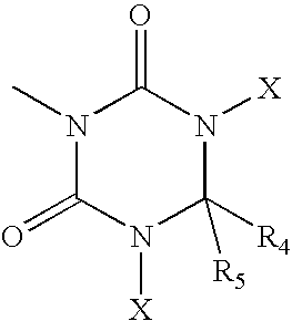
N1(C)C(=O)N([X])C([R4])([R5])N([X])C1=O
